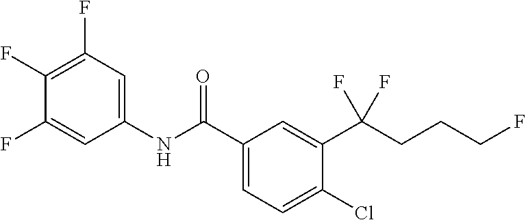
C1(NC(C2=CC=C(Cl)C(C(CCCF)(F)F)=C2)=O)=CC(F)=C(F)C(F)=C1
